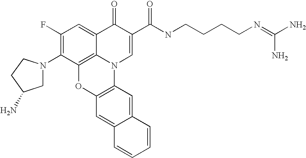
C1(F)=C(N2CC(N)CC2)C2=C3C(=C1)C(=O)C(C(NCCCCN=C(N)N)=O)=CN3C1=C(O2)C=C2C(=C1)C=CC=C2
